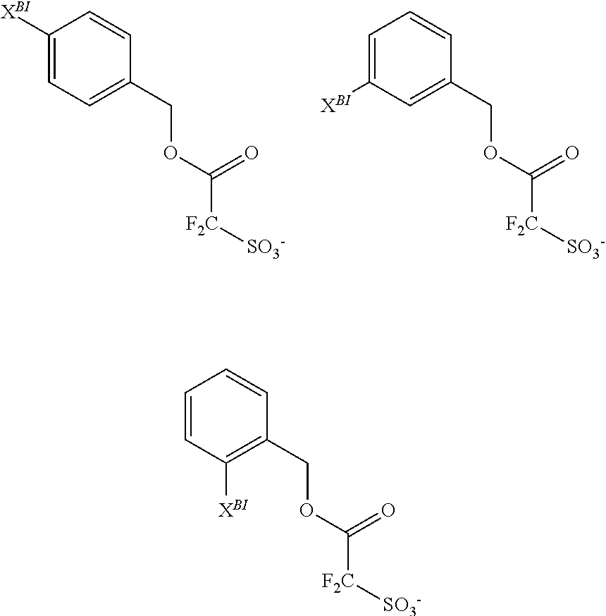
C1([XBI])=CC=C(COC(=O)[F2C][SO3-])C=C1.C1=C([XBI])C=C(COC(=O)[F2C][SO3-])C=C1.C1=CC([XBI])=C(COC(=O)[F2C][SO3-])C=C1
